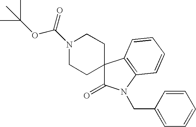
N1(C(OC(C)(C)C)=O)CCC2(CC1)C(=O)N(CC1=CC=CC=C1)C1=C2C=CC=C1
